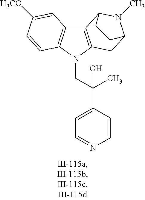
C12=C(N(CC(C3=CC=NC=C3)(C)O)C3=C1C=C([H3CO])C=C3)CC1N(C)C2CC1
